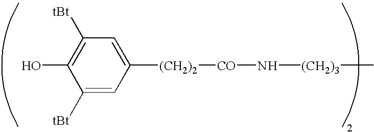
C1([tBt])=CC([(CH2)2][CO]N[(CH2)3]C)=CC([tBt])=C1O
